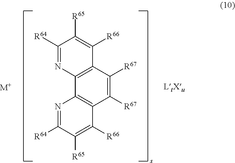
C1([R64])=NC2=C(C([R66])=C1[R65])C([R67])=C([R67])C1=C2N=C([R64])C([R65])=C1[R66].[M+]
